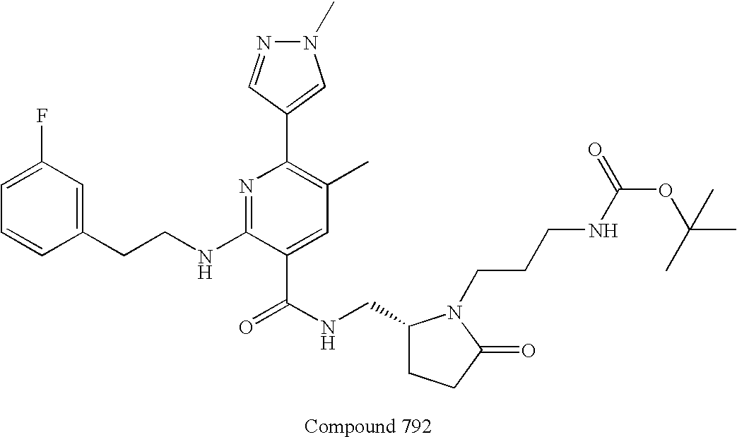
C1=CC(CCNC2=NC(C3=CN(C)N=C3)=C(C)C=C2C(NCC2CCC(=O)N2CCCNC(OC(C)(C)C)=O)=O)=CC(F)=C1
